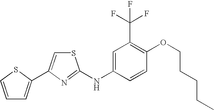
C1=CSC(C2=CSC(NC3=CC(C(F)(F)F)=C(OCCCCC)C=C3)=N2)=C1
